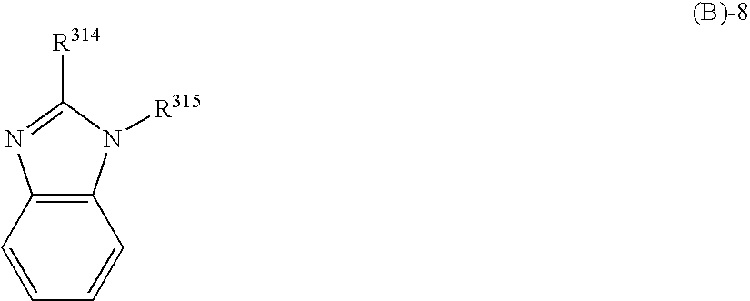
C12=C(N([R315])C([R314])=N1)C=CC=C2
